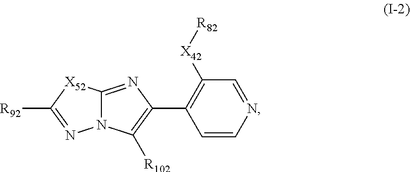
C1=CN=CC([X42][R82])=C1C1=C([R102])N2C(=N1)[X52]C([R92])=N2
